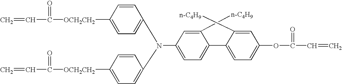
C1([OCH2CH2]C(=O)C=C)=CC=C(N(C2=CC=C([OCH2CH2]C(=O)C=C)C=C2)C2=CC=C(C3=CC=C(OC(=O)C=C)C=C3[n-C4H9])C([n-C4H9])=C2)C=C1
